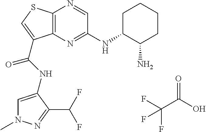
C12=C(N=C(NC3CCCCC3N)C=N1)C(C(=O)NC1=CN(C)N=C1C(F)F)=CS2.C(C(O)=O)(F)(F)F
